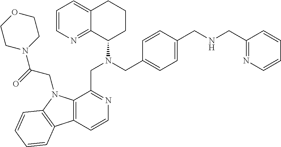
C1=CN=C2C(=C1)CCCC2N(CC1=CC=C(CNCC2=NC=CC=C2)C=C1)CC1=NC=CC2=C1N(CC(N1CCOCC1)=O)C1=C2C=CC=C1
